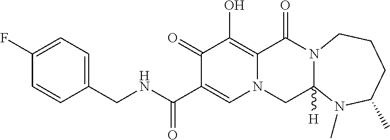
C1(CNC(C2=CN3C(=C(O)C2=O)C(=O)N2C([H])(C3)N(C)C(C)CCC2)=O)=CC=C(F)C=C1
